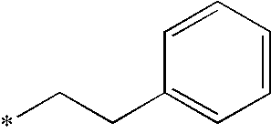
C1=CC=CC=C1CC*
